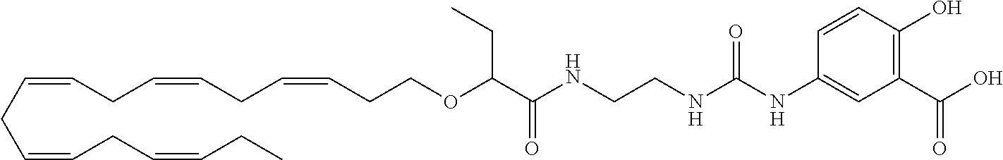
C1(C(O)=O)=C(O)C=CC(NC(NCCNC(C(OCCC=CCC=CCC=CCC=CCC=CCC)CC)=O)=O)=C1
